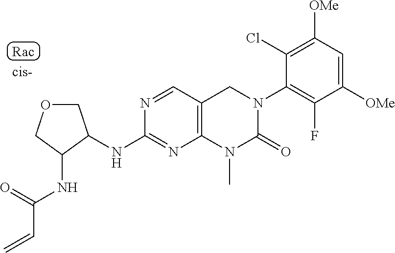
C1([OMe])=C(Cl)C(N2CC3=C(N(C)C2=O)N=C(NC2C(NC(C=C)=O)COC2)N=C3)=C(F)C([OMe])=C1
